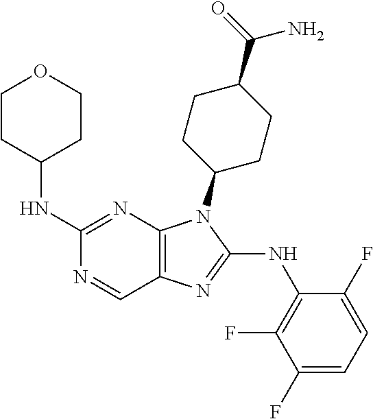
C1(NC2CCOCC2)=NC2=C(C=N1)N=C(NC1=C(F)C(F)=CC=C1F)N2C1CCC(C(=O)N)CC1
